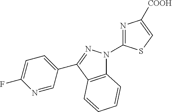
C12=C(C(C3=CC=C(F)N=C3)=NN1C1=NC([COOH])=CS1)C=CC=C2
